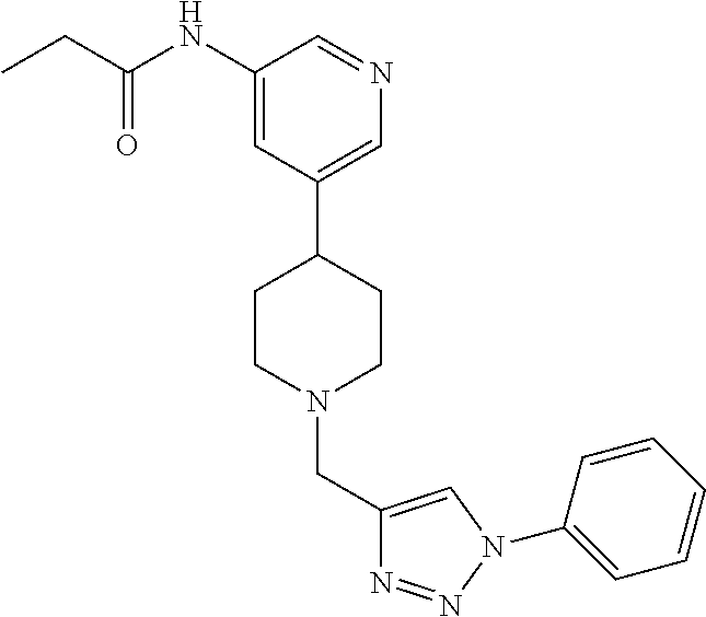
C1(NC(CC)=O)=CC(C2CCN(CC3=CN(C4=CC=CC=C4)N=N3)CC2)=CN=C1
